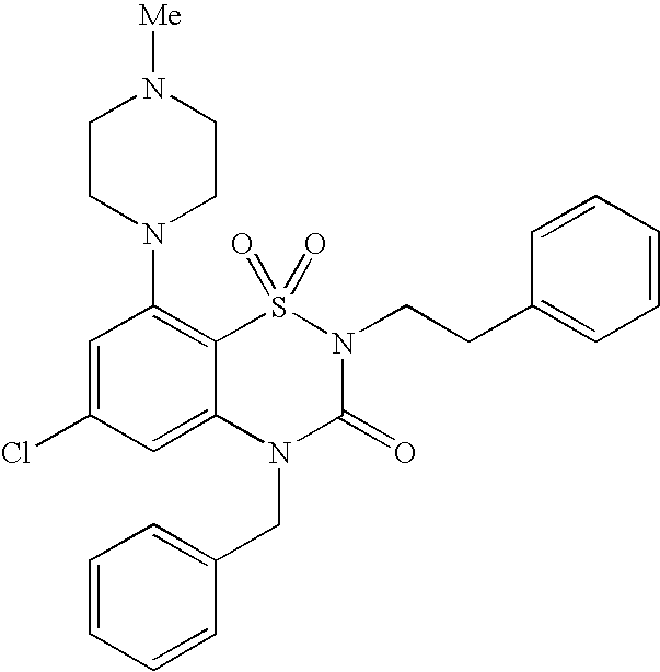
C1=C(Cl)C=C2C(=C1N1CCN([Me])CC1)S(=O)(=O)N(CCC1=CC=CC=C1)C(=O)N2CC1=CC=CC=C1
